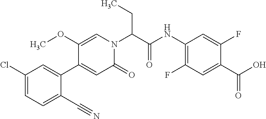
C1(Cl)=CC=C(C#N)C(C2=CC(=O)N(C(CC)C(=O)NC3=C(F)C=C(C(=O)O)C(F)=C3)C=C2OC)=C1
